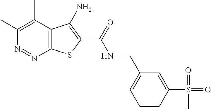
C1(C)=C(C)C2=C(N=N1)SC(C(=O)NCC1=CC=CC(S(C)(=O)=O)=C1)=C2N
